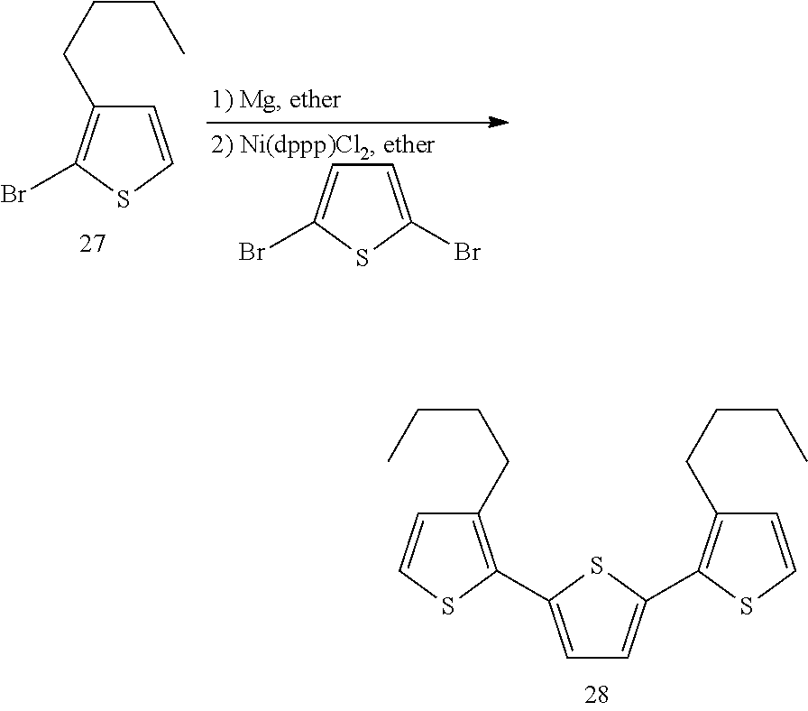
C1(CCCC)=C(C2=CC=C(C3=C(CCCC)C=CS3)S2)SC=C1.C1=CSC(Br)=C1CCCC.C1=C(Br)SC(Br)=C1
